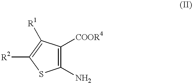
C1([COOR4])=C(N)SC([R2])=C1[R1]
